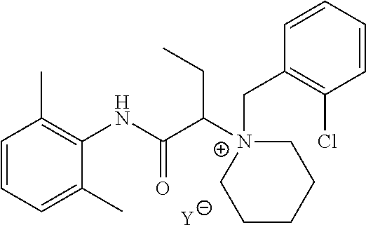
[Y].C1=CC=C(C)C(NC(C([N+]2(CC3=C(Cl)C=CC=C3)CCCCC2)CC)=O)=C1C
